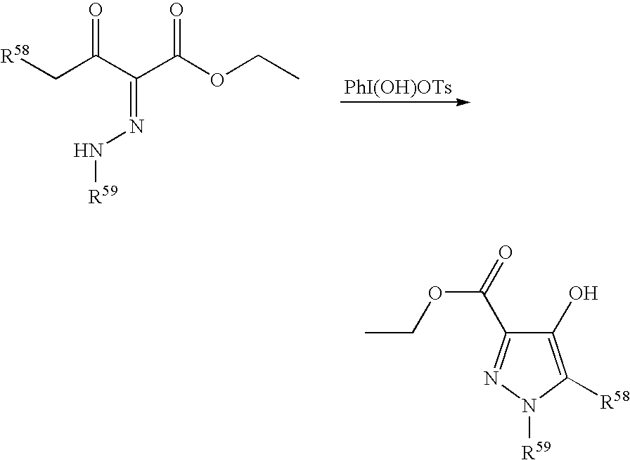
C(C(C(C(OCC)=O)=NN[R59])=O)[R58].[PhI(OH)OTs].C1(C(=O)OCC)=NN([R59])C([R58])=C1O
